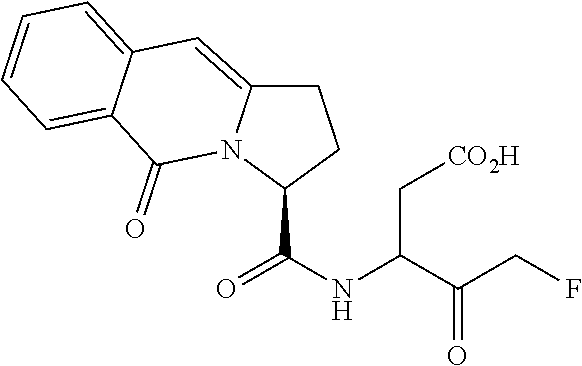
C1C2=CC3=CC=CC=C3C(=O)N2C(C(NC(C[CO2H])C(=O)CF)=O)C1
